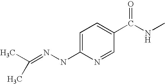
C1=C(NN=C(C)C)N=CC(C(NC)=O)=C1
